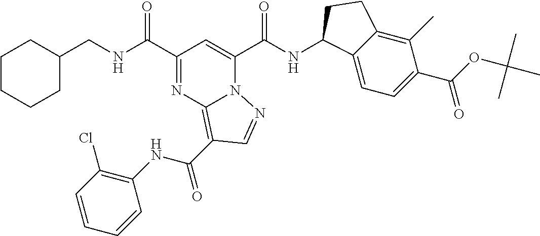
C1(C(NCC2CCCCC2)=O)=NC2=C(C(NC3=C(Cl)C=CC=C3)=O)C=NN2C(C(NC2C3=CC=C(C(OC(C)(C)C)=O)C(C)=C3CC2)=O)=C1
